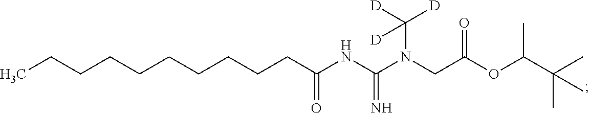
C(CCCCCCCC(=O)NC(N(CC(OC(C(C)(C)C)C)=O)C([D])([D])[D])=N)CC
